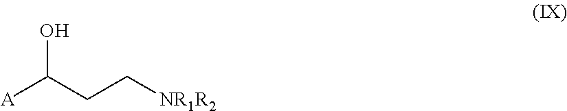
[A]C(CC[NR1R2])O
